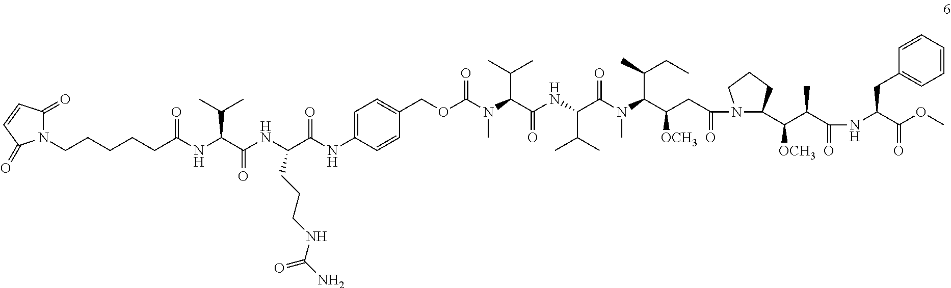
CN(C(C(NC(C(N(C(C(CC(=O)N1C(C(C(C(NC(C(OC)=O)CC2=CC=CC=C2)=O)C)[OCH3])CCC1)[OCH3])C(CC)C)C)=O)C(C)C)=O)C(C)C)C(OCC1=CC=C(NC(C(NC(C(NC(CCCCCN2C(=O)C=CC2=O)=O)C(C)C)=O)CCCNC(N)=O)=O)C=C1)=O
